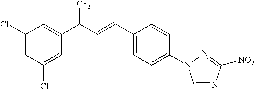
C1(Cl)=CC(Cl)=CC(C(C=CC2=CC=C(N3C=NC([NO2])=N3)C=C2)[CF3])=C1
